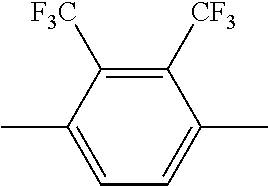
C1=C(C)C([F3C])=C([CF3])C(C)=C1
